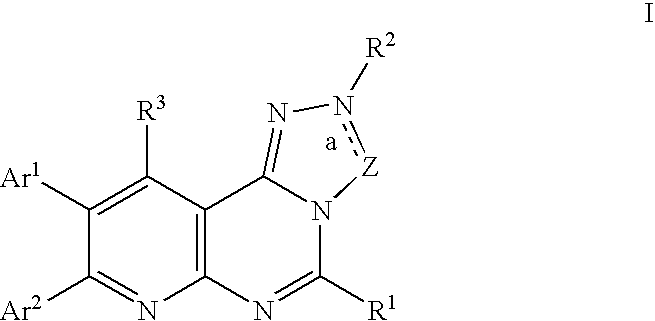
[Ar1]C1=C([R3])C2=C(N=C1[Ar2])N=C([R1])N1C2=Nn([R2])[Z]1
